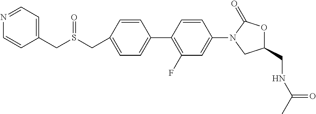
C1=CC(CS(CC2=CC=NC=C2)=O)=CC=C1C1=C(F)C=C(N2CC(CNC(C)=O)OC2=O)C=C1
